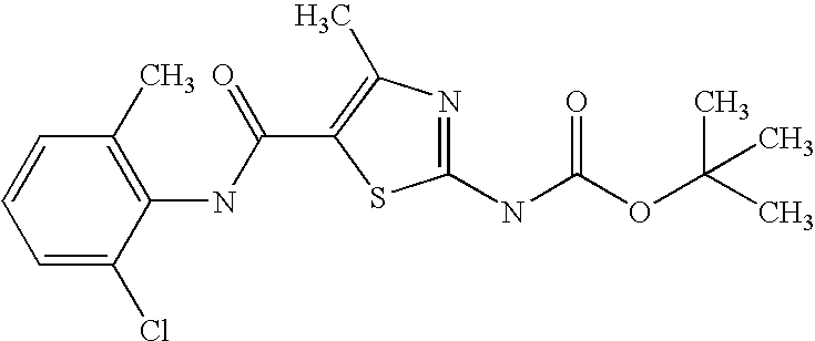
C1=CC=C(Cl)C(NC(C2=C(C)N=C(NC(OC(C)(C)C)=O)S2)=O)=C1C
